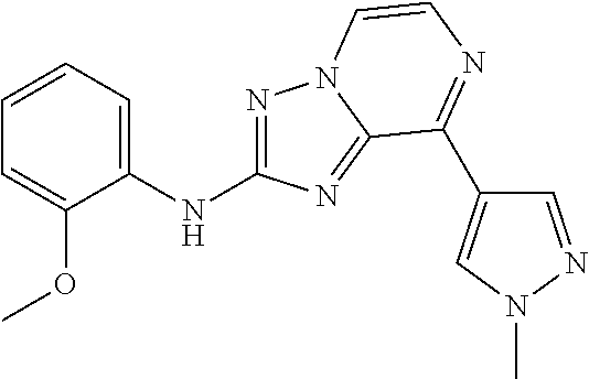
C1=C(OC)C(NC2=NN3C(=N2)C(C2=CN(C)N=C2)=NC=C3)=CC=C1
